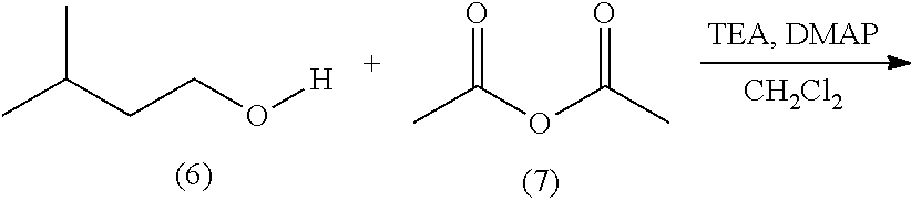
[CH2Cl2].CC(CCO[H])C.CC(OC(=O)C)=O
